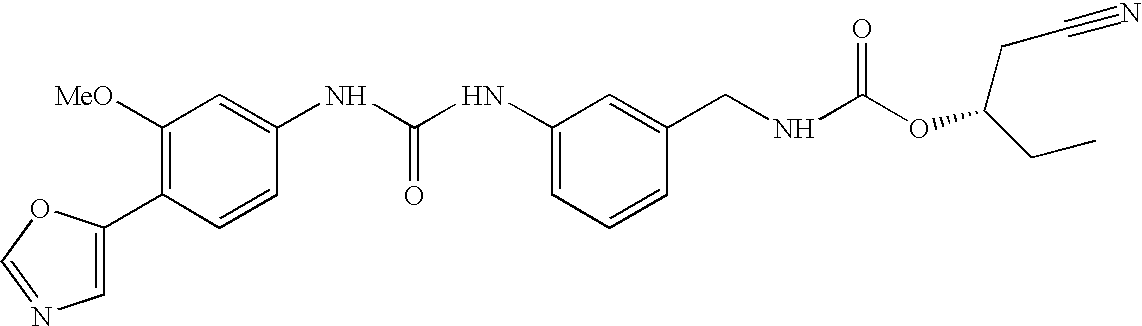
C1(C2=CN=CO2)=C([MeO])C=C(NC(NC2=CC=CC(CNC(OC(CC)CC#N)=O)=C2)=O)C=C1
